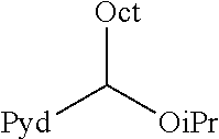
[Oct]C([OiPr])[Pyd]
